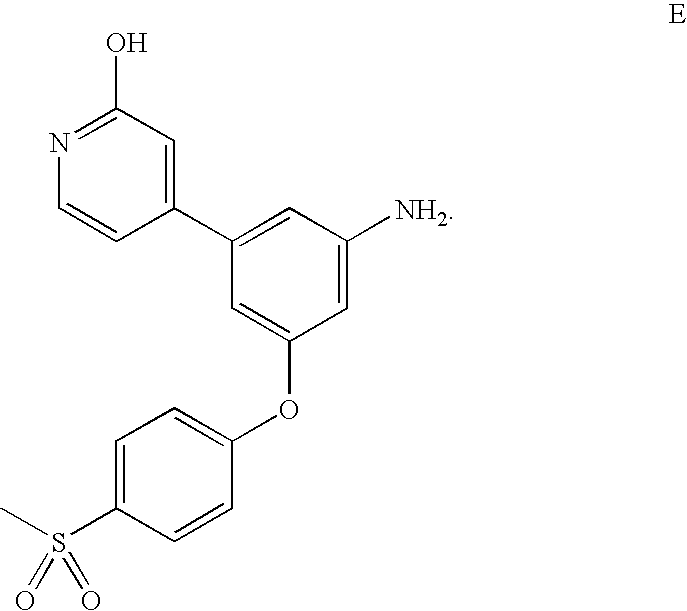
C1(C2=CC([NH2])=CC(OC3=CC=C(S(C)(=O)=O)C=C3)=C2)=CC(O)=NC=C1
